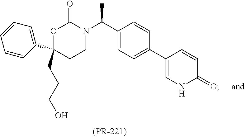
O1C(C2=CC=CC=C2)(CCCO)CCN(C(C2=CC=C(C3=CNC(=O)C=C3)C=C2)C)C1=O
